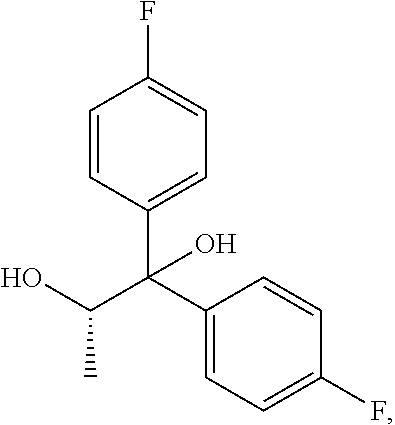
C1=CC(C(C2=CC=C(F)C=C2)(C(O)C)O)=CC=C1F
